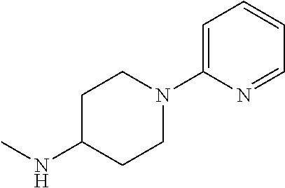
C1=C(N2CCC(NC)CC2)N=CC=C1
